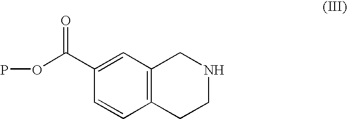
C1=CC2=C(C=C1C(OP)=O)CNCC2
